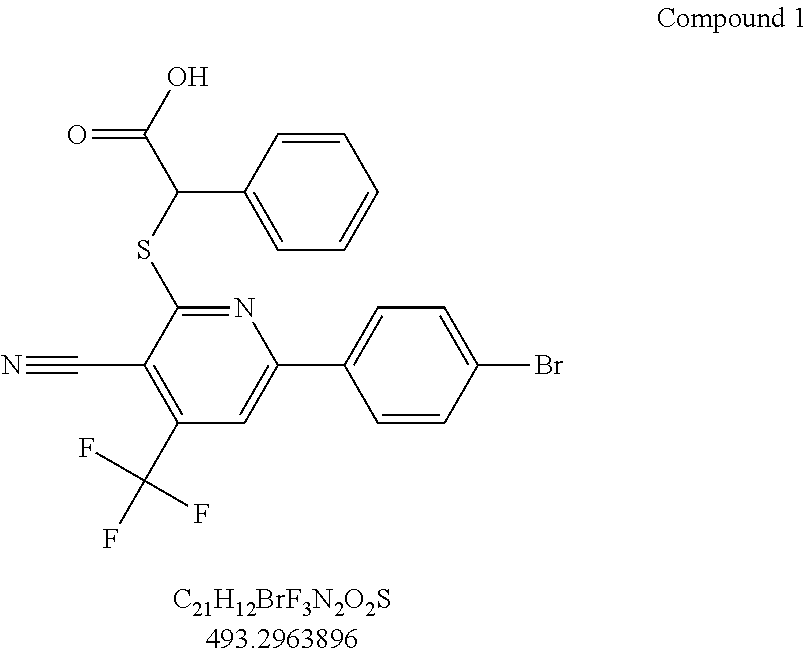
C1(C(SC2=NC(C3=CC=C(Br)C=C3)=CC(C(F)(F)F)=C2C#N)C(O)=O)=CC=CC=C1
